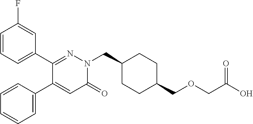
C1=CC=C(C2=NN(CC3CCC(COCC(O)=O)CC3)C(=O)C=C2C2=CC=CC=C2)C=C1F
